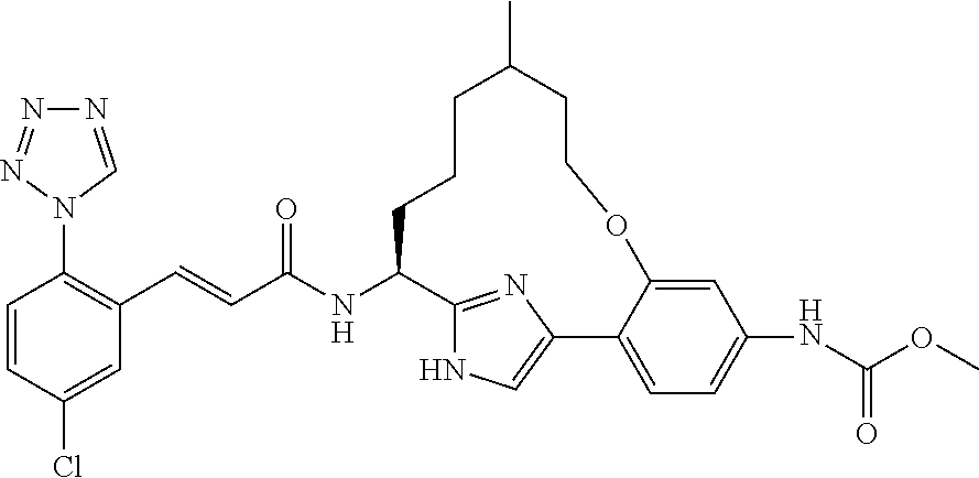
C1=CC(Cl)=CC(C=CC(NC2C3=NC(=CN3)C3=CC=C(NC(OC)=O)C=C3OCCC(C)CCC2)=O)=C1N1C=NN=N1
